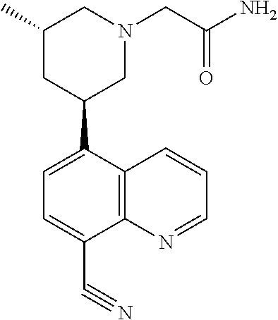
C1=C(C2CC(C)CN(CC(=O)N)C2)C2=C(C(C#N)=C1)N=CC=C2
